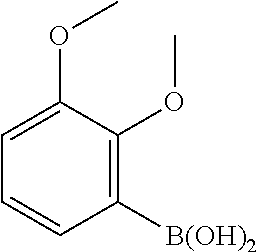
C1(OC)=CC=CC([B(OH)2])=C1OC
